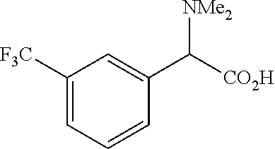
C1([F3C])=CC=CC(C([CO2H])[NMe2])=C1
